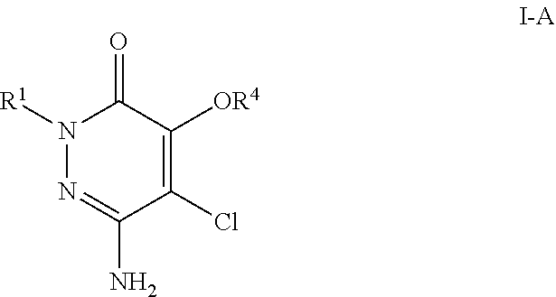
N1([R1])N=C(N)C(Cl)=C([OR4])C1=O
